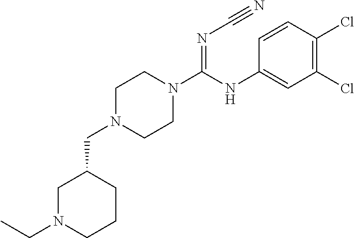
C(C1CN(CC)CCC1)N1CCN(C(NC2=CC(Cl)=C(Cl)C=C2)=NC#N)CC1
